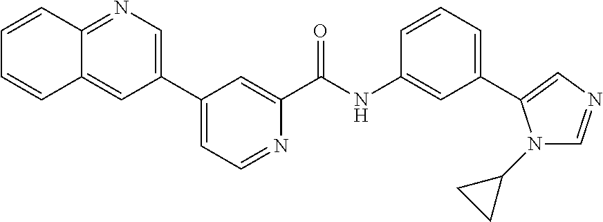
C1=C(C2=CN=C3C(=C2)C=CC=C3)C=C(C(NC2=CC(C3=CN=CN3C3CC3)=CC=C2)=O)N=C1
